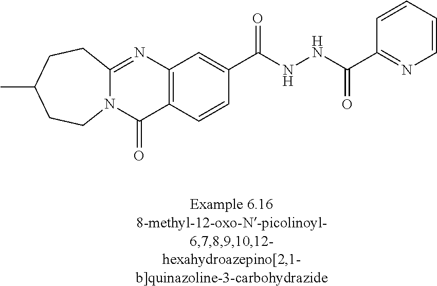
N12C(=NC3=C(C1=O)C=CC(C(=O)NNC(=O)C1=NC=CC=C1)=C3)CCC(C)CC2
